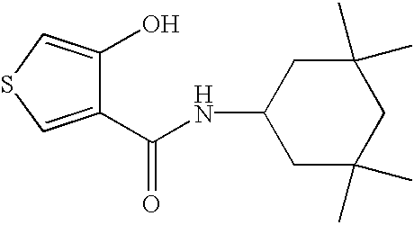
C1=C(C(NC2CC(C)(C)CC(C)(C)C2)=O)C(O)=CS1
